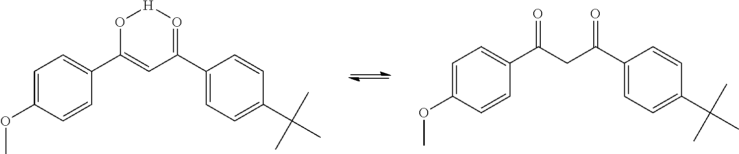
C1=C(OC)C=CC(C2=CC(C3=CC=C(C(C)(C)C)C=C3)=O[H]O2)=C1.C1=C(OC)C=CC(C(CC(C2=CC=C(C(C)(C)C)C=C2)=O)=O)=C1
